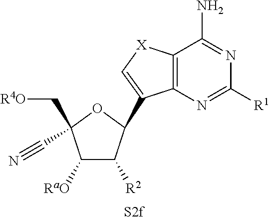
C1([RaO])C([R2])C(C2=C[X]C3=C2N=C([R1])N=C3N)OC1(C[R4O])C#N
